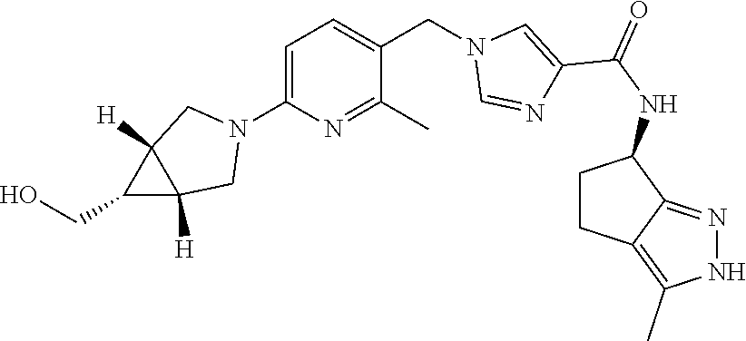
C1=C(N2CC3([H])C([H])(C2)C3CO)N=C(C)C(CN2C=NC(C(=O)NC3CCC4=C(C)NN=C43)=C2)=C1
